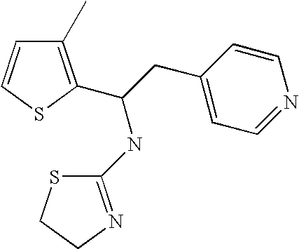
C1(C)=C(C(CC2=CC=NC=C2)NC2=NCCS2)SC=C1
